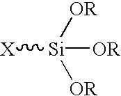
[X][Si]([OR])([OR])[OR]
